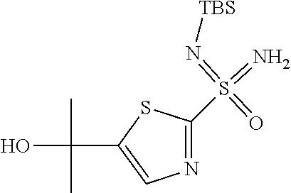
N=S(=O)(=N[TBS])C1=NC=C(C(C)(C)O)S1
